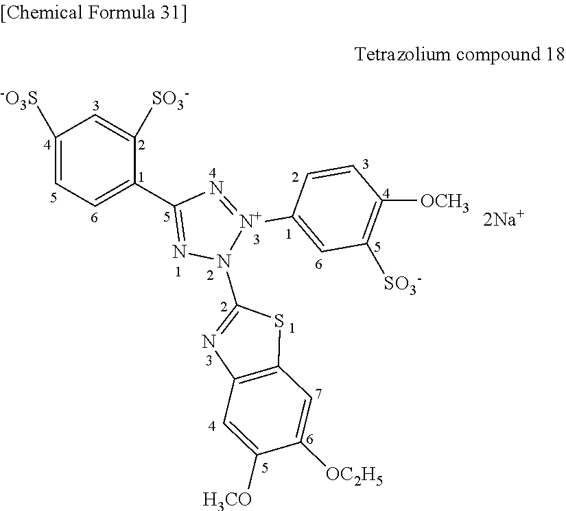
C1=C(C2=NN(C3=NC4=C(S3)C=C([OC2H5])C([H3CO])=C4)[N+](C3=CC([SO3-])=C([OCH3])C=C3)=N2)C([SO3-])=CC([-O3S])=C1
